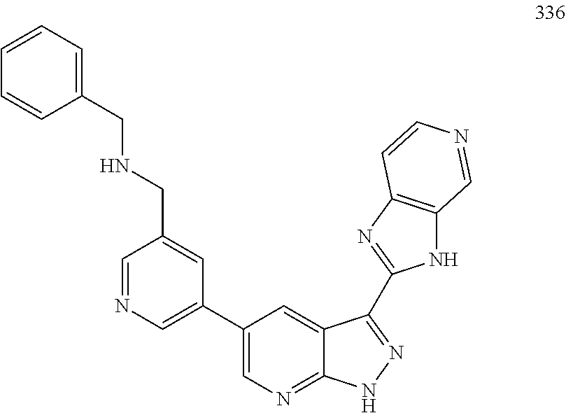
C1=NC=C(C2=CN=C3C(=C2)C(C2=NC4=C(N2)C=NC=C4)=NN3)C=C1CNCC1=CC=CC=C1
